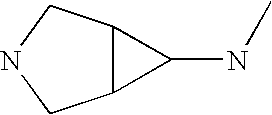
C12C(CNC1)C2NC
